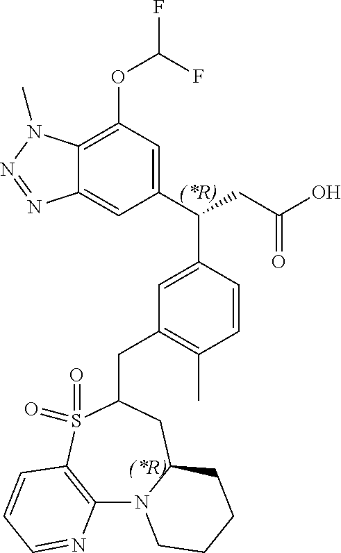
C1(C(CC(O)=O)C2=CC(CC3CC4N(C5=C(S3(=O)=O)C=CC=N5)CCCC4)=C(C)C=C2)=CC(OC(F)F)=C2C(=C1)N=NN2C
